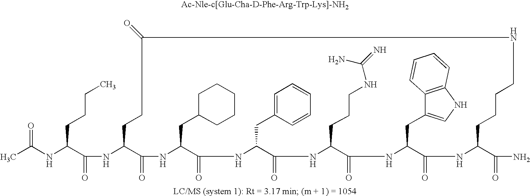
CC(NC(C(NC1C(=O)NC(CC2CCCCC2)C(=O)NC(CC2=CC=CC=C2)C(=O)NC(CCCNC(=N)N)C(=O)NC(CC2=CNC3=C2C=CC=C3)C(=O)NC(C(=O)N)CCCCNC(=O)CC1)=O)CCCC)=O
